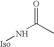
N(C(C)=O)[Iso]
